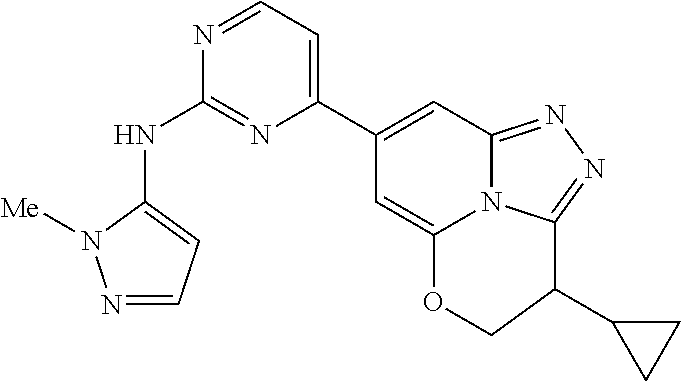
N1=CC=C(C2=CC3=NN=C4N3C(=C2)OCC4C2CC2)N=C1NC1=CC=NN1[Me]
